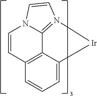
C12=C3C(=CC=C1)[Ir]N1=C3N(C=C2)C=C1
